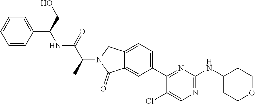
C1(Cl)=CN=C(NC2CCOCC2)N=C1C1=CC=C2C(=C1)C(=O)N(C(C(NC(C1=CC=CC=C1)CO)=O)C)C2
